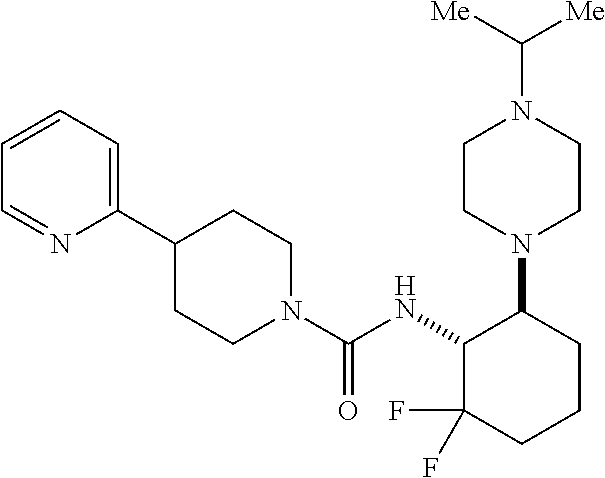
C1(C2CCN(C(NC3C(F)(F)CCCC3N3CCN(C([Me])[Me])CC3)=O)CC2)=CC=CC=N1
